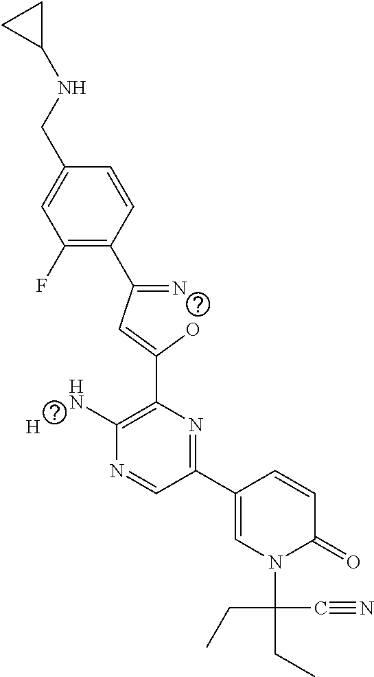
C1(F)=C(C(=N)C=C(O)C2=C(N)N=CC(C3=CN(C(CC)(CC)C#N)C(=O)C=C3)=N2)C=CC(CNC2CC2)=C1.[H]
